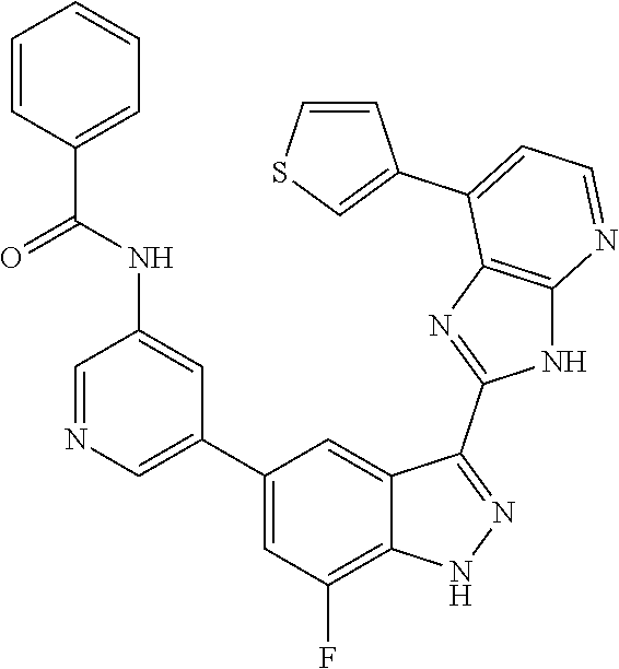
C1=NC=C(C2=CC(F)=C3C(=C2)C(C2=NC4=C(N2)N=CC=C4C2=CSC=C2)=NN3)C=C1NC(C1=CC=CC=C1)=O
